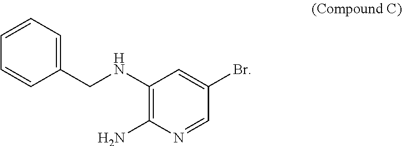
C1=CC=C(CNC2=C(N)N=CC(Br)=C2)C=C1
